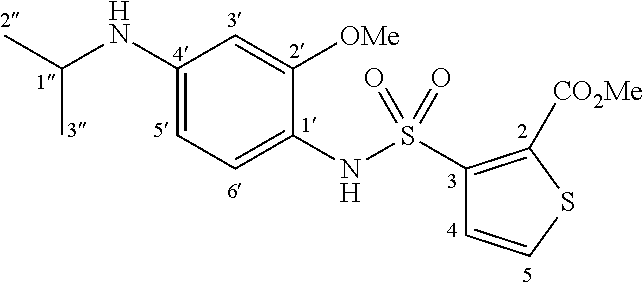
C1(NC(C)C)=CC=C(NS(C2=C([CO2Me])SC=C2)(=O)=O)C([OMe])=C1
